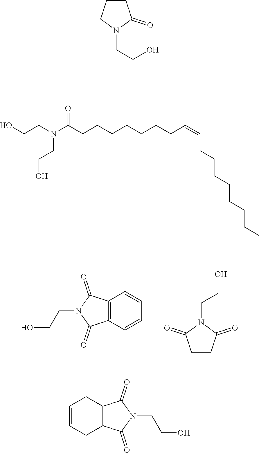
C12=C(C=CC=C1)C(=O)N(CCO)C2=O.C1CC(=O)N(CCO)C1=O.C1CCN(CCO)C1=O.OCCN(C(CCCCCCCC=CCCCCCCCC)=O)CCO.C12C(CC=CC1)C(=O)N(CCO)C2=O
